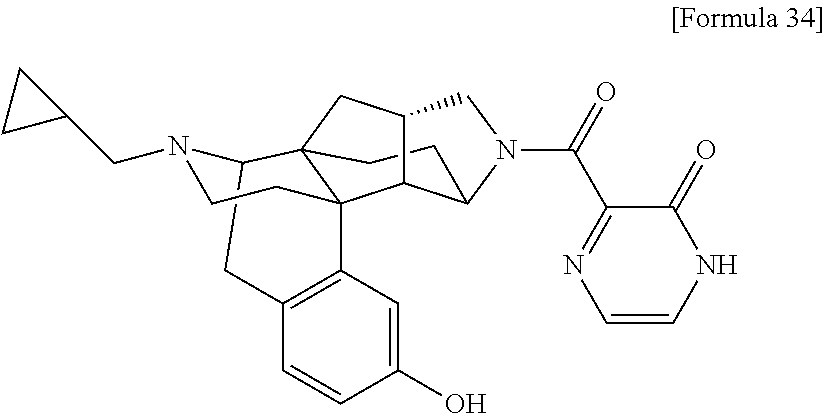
C1(C(N2CC3CC45CCC2C3C42C3=C(C=CC(O)=C3)CC5N(CC3CC3)CC2)=O)=NC=CNC1=O
